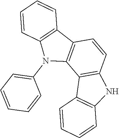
C1=CC2=C(C=C1)C1=C(N2C2=CC=CC=C2)C2=C(C=C1)NC1=C2C=CC=C1
